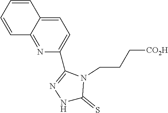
C1(C2=CC=C3C(=N2)C=CC=C3)=NNC(=S)N1CCC[CO2H]
